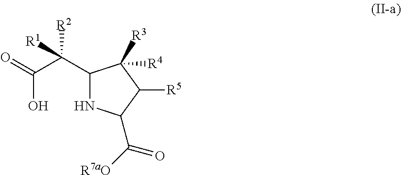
C1(C(C(O)=O)([R2])[R1])NC(C([R7aO])=O)C([R5])C1([R3])[R4]
